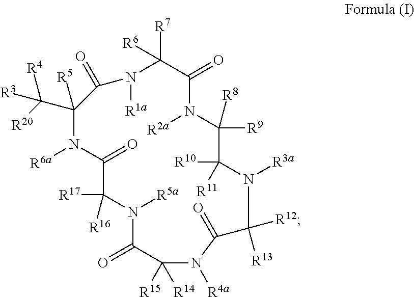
C1(C([R4])([R20])[R3])([R5])N([R6a])C(=O)C([R17])([R16])N([R5a])C(=O)C([R14])([R15])N([R4a])C(=O)C([R12])([R13])N([R3a])C([R11])([R10])C([R8])([R9])N([R2a])C(=O)C([R6])([R7])N([R1a])C1=O
